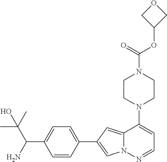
N1(C2=CC=NN3C2=CC(C2=CC=C(C(N)C(C)(C)O)C=C2)=C3)CCN(C(OC2COC2)=O)CC1
